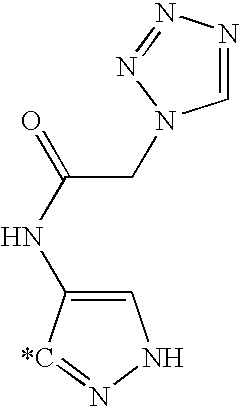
C1=C(NC(=O)CN2C=NN=N2)[*C]=NN1
